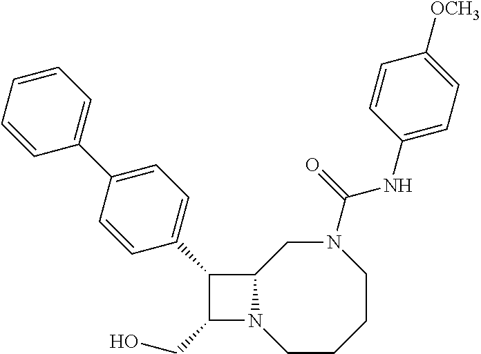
C1(CO)N2C(C1C1=CC=C(C3=CC=CC=C3)C=C1)CN(C(NC1=CC=C([OCH3])C=C1)=O)CCCC2
